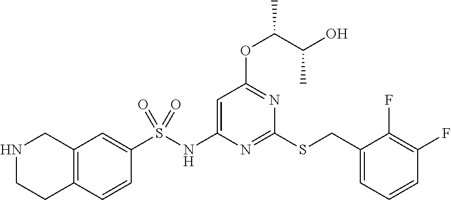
C1(S(NC2=CC(OC(C(O)C)C)=NC(SCC3=CC=CC(F)=C3F)=N2)(=O)=O)=CC2=C(C=C1)CCNC2
